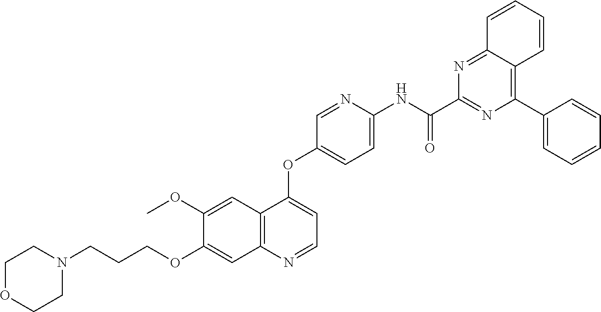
C1OCCN(CCCOC2=CC3=C(C(OC4=CC=C(NC(C5=NC(C6=CC=CC=C6)=C6C(=N5)C=CC=C6)=O)N=C4)=CC=N3)C=C2OC)C1
